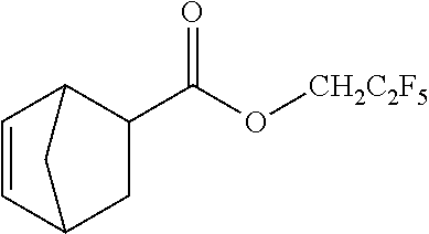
C1(C(O[CH2C2F5])=O)C2C=CC(C1)C2
